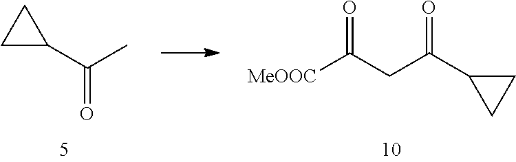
C1C(C(C)=O)C1.C1C(C(CC([MeOOC])=O)=O)C1
